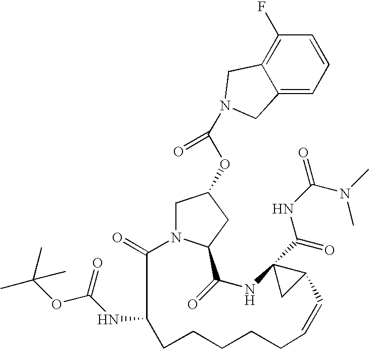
C1N2C(=O)C(NC(OC(C)(C)C)=O)CCCCCC=CC3C(C(=O)NC(=O)N(C)C)(NC(=O)C2CC1OC(N1CC2=C(F)C=CC=C2C1)=O)C3
